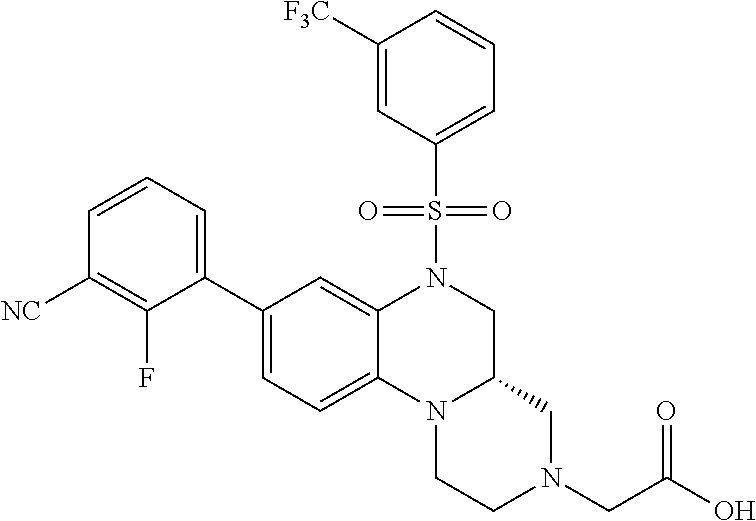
C1CN2C(CN1CC(=O)O)CN(S(=O)(=O)C1=CC=CC([F3C])=C1)C1=CC(C3=CC=CC([NC])=C3F)=CC=C21
